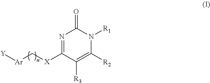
N1=C([X]C[Ar][Y])C([R3])=C([R2])N([R1])C1=O
